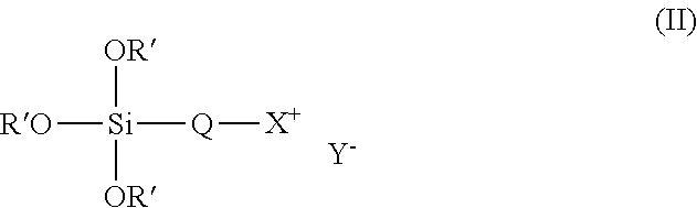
[RO][Si]([OR])([OR])[Q][X+].[Y]
